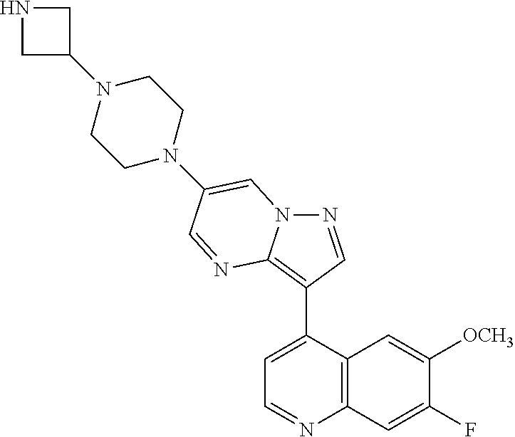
N1=CC(C2=CC=NC3=C2C=C([OCH3])C(F)=C3)=C2N1C=C(N1CCN(C3CNC3)CC1)C=N2
